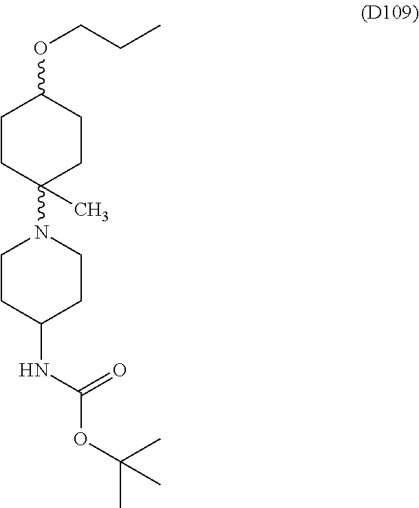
C1CC(N2CCC(NC(OC(C)(C)C)=O)CC2)(C)CCC1OCCC
